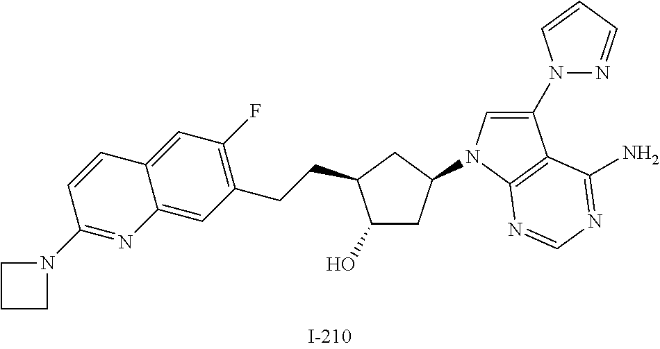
C1(O)CC(N2C=C(N3N=CC=C3)C3=C2N=CN=C3N)CC1CCC1=C(F)C=C2C(=C1)N=C(N1CCC1)C=C2
